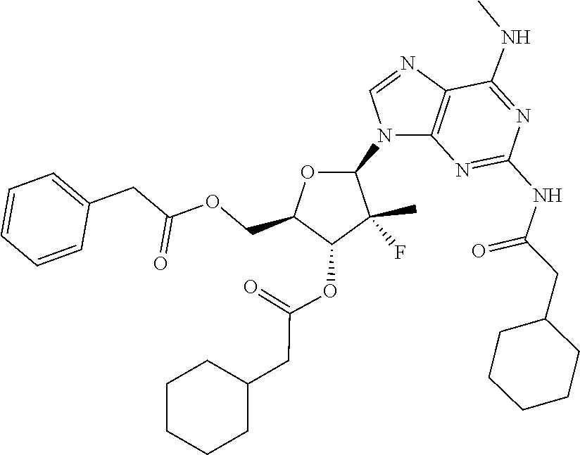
C1=NC2=C(N=C(NC(CC3CCCCC3)=O)N=C2NC)N1C1OC(COC(CC2=CC=CC=C2)=O)C(OC(=O)CC2CCCCC2)C1(C)F
